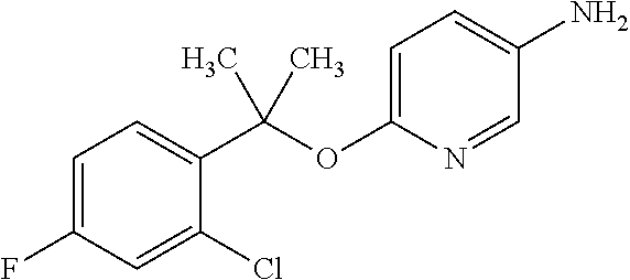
C1(F)=CC=C(C(OC2=CC=C(N)C=N2)(C)C)C(Cl)=C1
